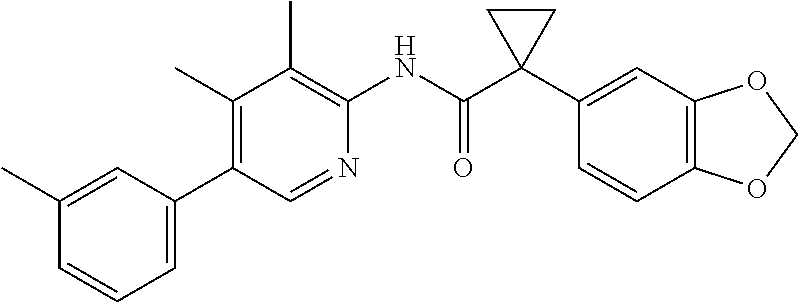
C1(C)=C(C2=CC=CC(C)=C2)C=NC(NC(C2(C3=CC4=C(C=C3)OCO4)CC2)=O)=C1C
